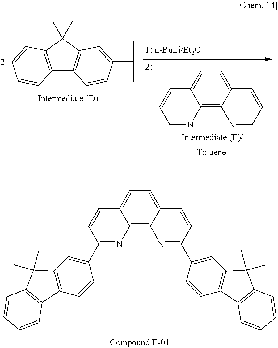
C12=C(C(C)(C)C3=C1C=CC(C(C)C)=C3)C=CC=C2.C1=NC2=C3C(=CC=C2C=C1)C=CC=N3.C12=C3C(=CC=C1C=CC(C1=CC4=C(C=C1)C1=C(C4(C)C)C=CC=C1)=N2)C=CC(C1=CC2=C(C=C1)C1=C(C2(C)C)C=CC=C1)=N3
